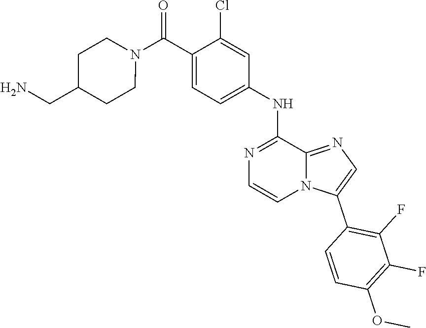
C1(Cl)=CC(NC2=NC=CN3C2=NC=C3C2=C(F)C(F)=C(OC)C=C2)=CC=C1C(N1CCC(CN)CC1)=O
